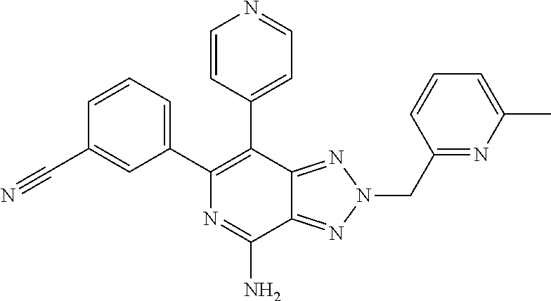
C1(C2=C(C3=CC=NC=C3)C3=NN(CC4=NC(C)=CC=C4)N=C3C(N)=N2)=CC=CC(C#N)=C1
